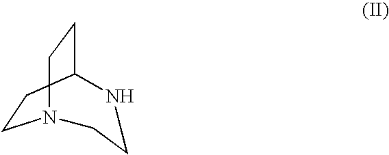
C1CC2CCN1CCN2
